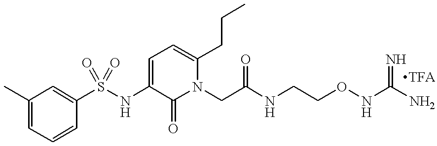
C1(C)=CC=CC(S(NC2=CC=C(CCC)N(CC(NCCONC(N)=N)=O)C2=O)(=O)=O)=C1
